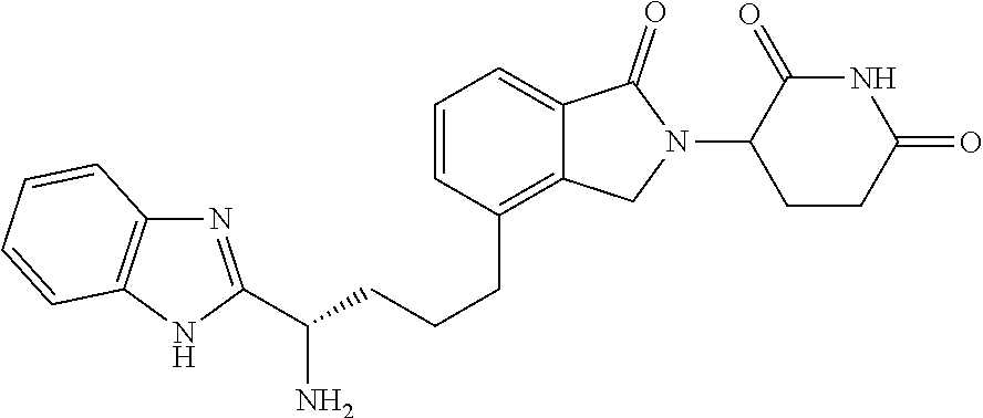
N1=C(C(CCCC2=C3C(=CC=C2)C(=O)N(C2CCC(=O)NC2=O)C3)N)NC2=C1C=CC=C2
